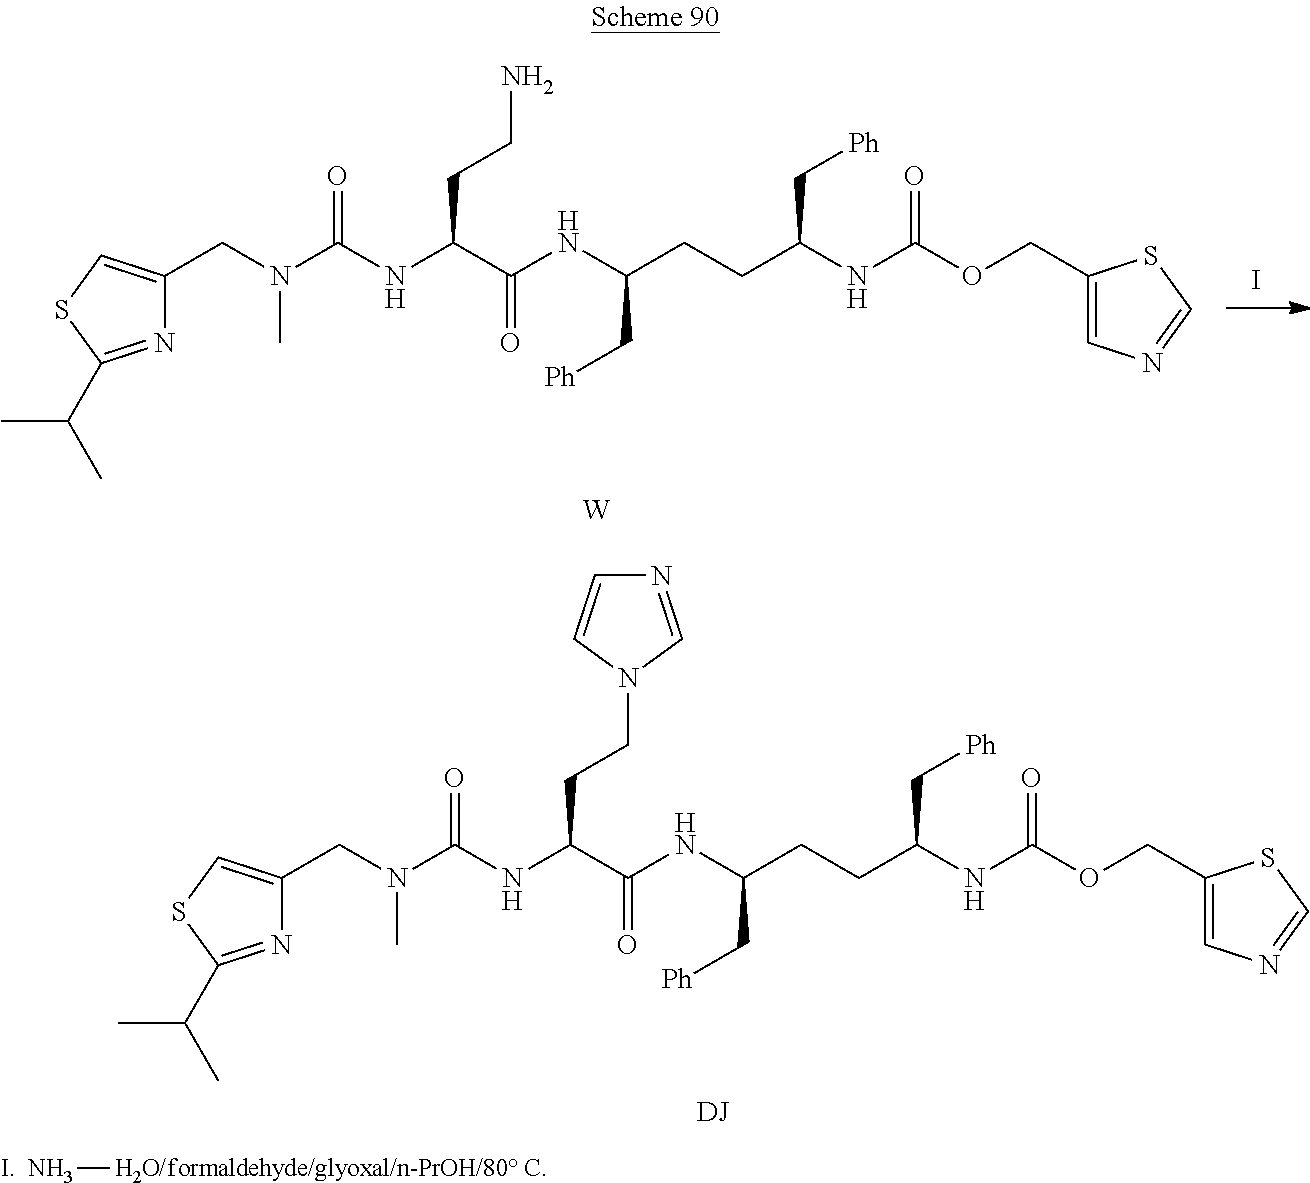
I.N1=C(C(C)C)SC=C1CN(C(NC(C(NC(CCC(NC(OCC1=CN=CS1)=O)C[Ph])C[Ph])=O)CCN)=O)C.[W].N1=C(C(C)C)SC=C1CN(C(NC(C(NC(CCC(NC(OCC1=CN=CS1)=O)C[Ph])C[Ph])=O)CCN1C=NC=C1)=O)C.[DJ].NO.I.[/formaldehyde/glyoxal/n-PrOH/80 C]
